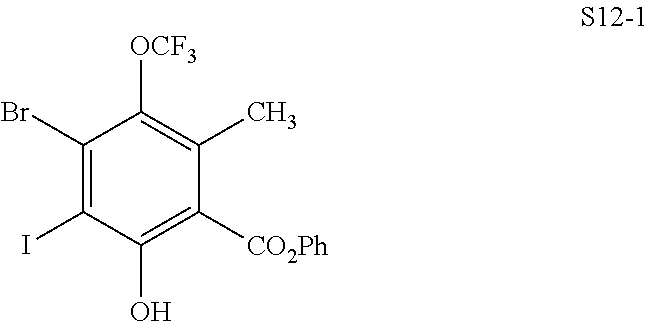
C1(Br)=C(I)C(O)=C([CO2Ph])C(C)=C1[OCF3]
